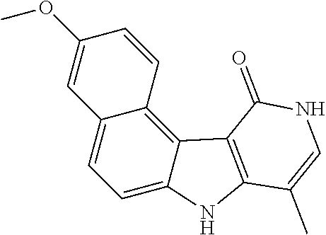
C1=C2C(=C3C(=C1)C=C(OC)C=C3)C1=C(N2)C(C)=CNC1=O
